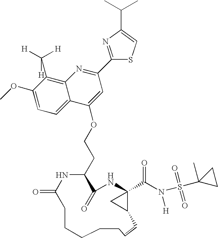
C1(OC)=CC=C2C(=C1C([H])([H])[H])N=C(C1=NC(C(C)C)=CS1)C=C2OCCC1C(=O)NC2(C(N(S(C3(C)CC3)(=O)=O)[H])=O)C(C2)C=CCCCCCC(=O)N1
